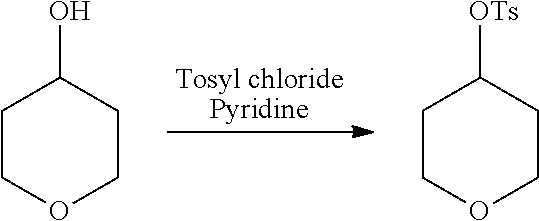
[Tosyl chloridePyridine].C1COCCC1O.C1COCCC1[OTs]
